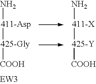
N[411-Asp][425-Gly][COOH].N[411-X][425-Y][COOH]
